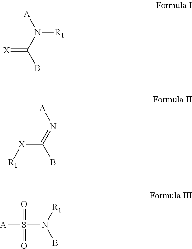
[X]=C(N([R1])[A])B.[X](C(=N[A])B)[R1].[A]S(=O)(=O)N([R1])B
